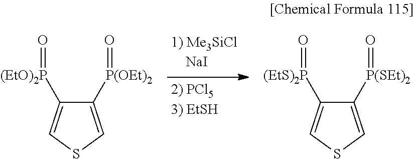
C1([P(OEt)2]=O)=CSC=C1[(EtO)2P]=O.C1([P(SEt)2]=O)=CSC=C1[(EtS)2P]=O
